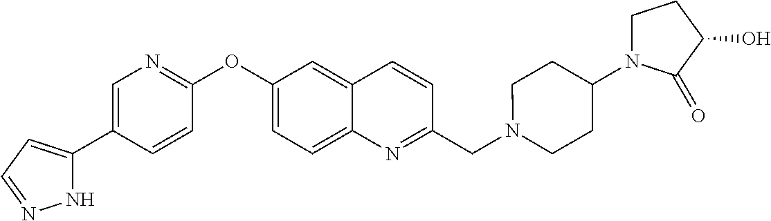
N1C(C2=CN=C(OC3=CC=C4C(=C3)C=CC(CN3CCC(N5CCC(O)C5=O)CC3)=N4)C=C2)=CC=N1
